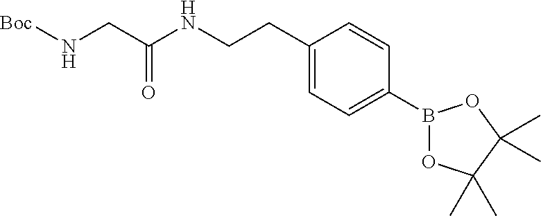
C(CC1=CC=C(B2OC(C)(C)C(C)(C)O2)C=C1)NC(CN[Boc])=O
